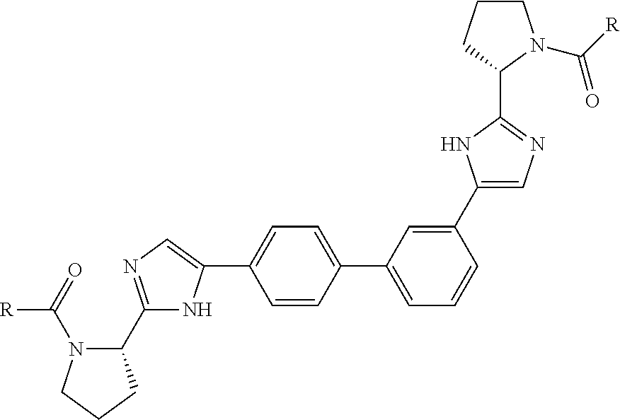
C1(C2=CN=C(C3N(C(=O)[R])CCC3)N2)=CC=C(C2=CC=CC(C3=CN=C(C4N(C([R])=O)CCC4)N3)=C2)C=C1
